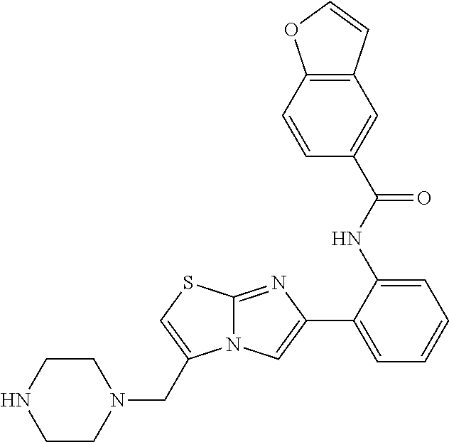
C12=NC(C3=CC=CC=C3NC(C3=CC4=C(C=C3)OC=C4)=O)=CN1C(CN1CCNCC1)=CS2
